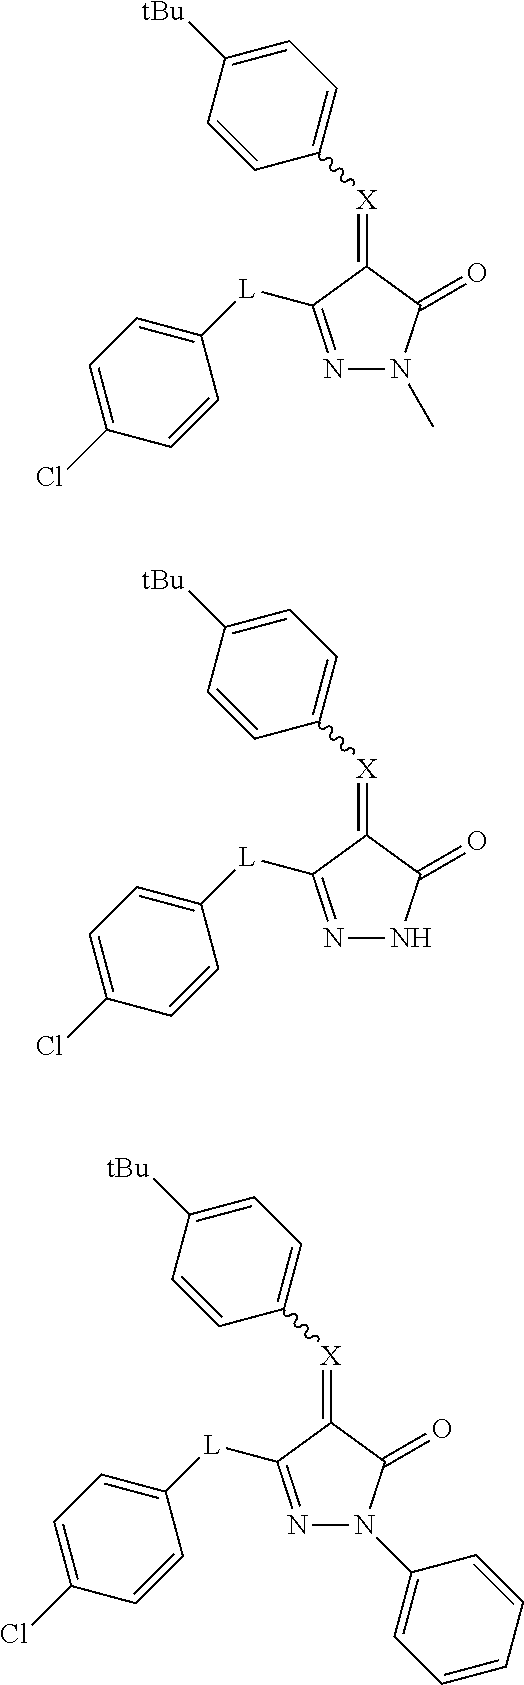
N1=C([L]C2=CC=C(Cl)C=C2)C(=[X]C2=CC=C([tBu])C=C2)C(=O)N1C.N1=C([L]C2=CC=C(Cl)C=C2)C(=[X]C2=CC=C([tBu])C=C2)C(=O)N1.N1=C([L]C2=CC=C(Cl)C=C2)C(=[X]C2=CC=C([tBu])C=C2)C(=O)N1C1=CC=CC=C1
